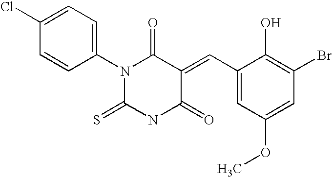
C1(N2C(=S)NC(=O)C(=CC3=CC(OC)=CC(Br)=C3O)C2=O)=CC=C(Cl)C=C1
